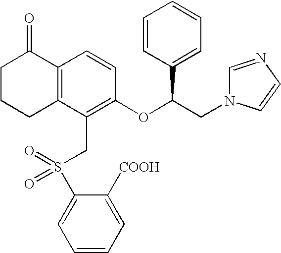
C12=C(C(CS(C3=CC=CC=C3[COOH])(=O)=O)=C(OC(CN3C=NC=C3)C3=CC=CC=C3)C=C1)CCCC2=O
